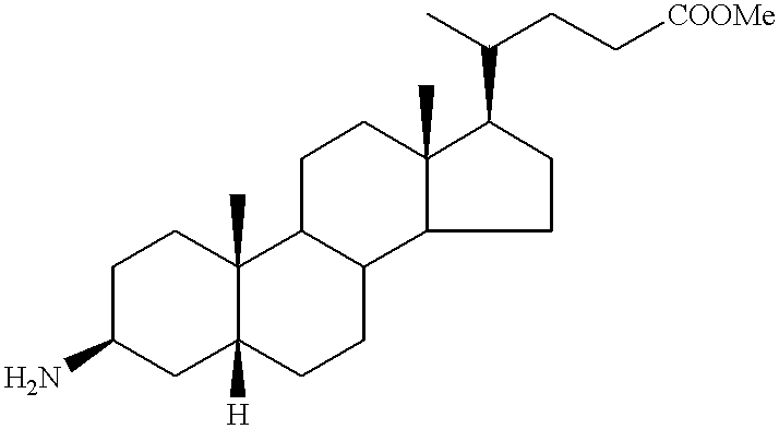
C1C(N)CC2([H])C(C)(C1)C1C(CC2)C2C(C)(CC1)C(C(C)CC[COOMe])CC2
